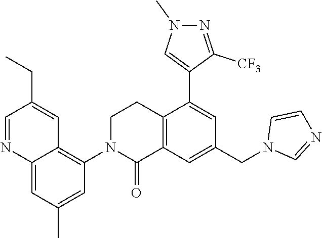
C12=C(C=C(CN3C=NC=C3)C=C1C1=CN(C)N=C1[CF3])C(=O)N(C1=C3C(=CC(C)=C1)N=CC(CC)=C3)CC2
